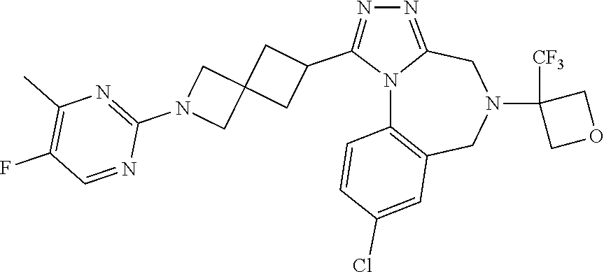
N12C3=C(CN(C4([CF3])COC4)CC1=NN=C2C1CC2(C1)CN(C1=NC(C)=C(F)C=N1)C2)C=C(Cl)C=C3
